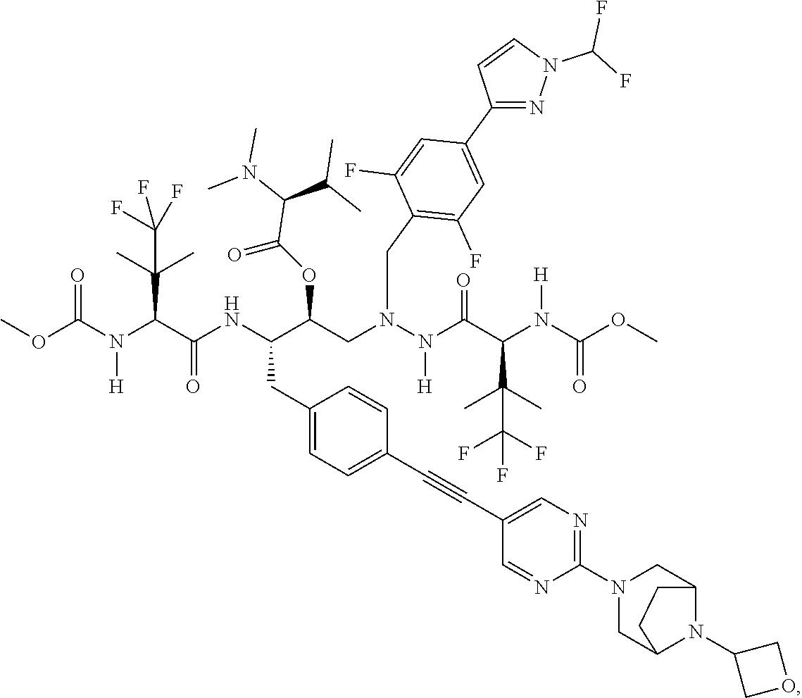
COC(N(C(C(NC(C(CN(N(C(C(N(C(OC)=O)[H])C(C)(C)C(F)(F)F)=O)[H])CC1=C(F)C=C(C2=NN(C(F)F)C=C2)C=C1F)OC(C(N(C)C)C(C)C)=O)CC1=CC=C(C#CC2=CN=C(N3CC4N(C5COC5)C(C3)CC4)N=C2)C=C1)=O)C(C)(C)C(F)(F)F)[H])=O
